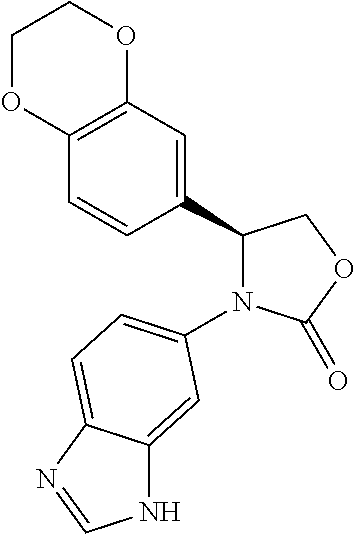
C1(C2=CC3=C(C=C2)OCCO3)N(C2=CC=C3C(=C2)NC=N3)C(=O)OC1
